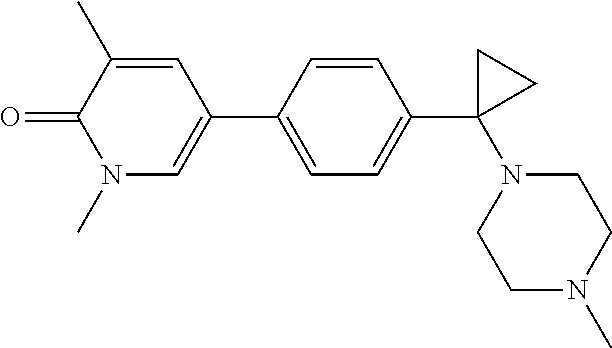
O=C1C(C)=CC(C2=CC=C(C3(N4CCN(C)CC4)CC3)C=C2)=CN1C
